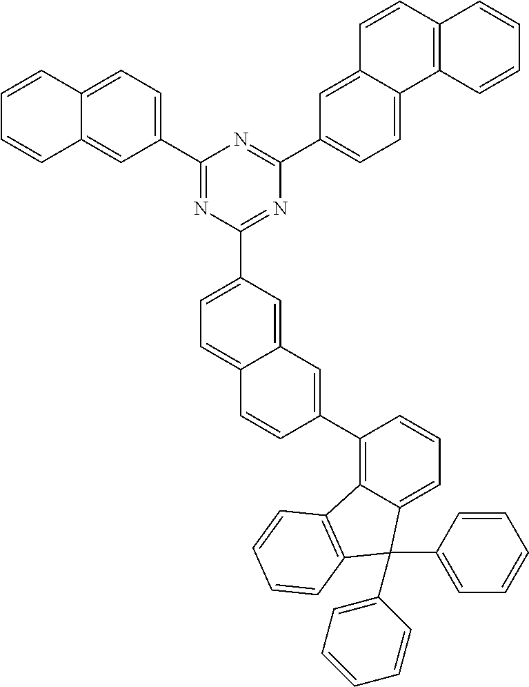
C1=C2C(=CC(C3=NC(C4=CC=C5C(=C4)C=C(C4=C6C(=CC=C4)C(C4=CC=CC=C4)(C4=CC=CC=C4)C4=C6C=CC=C4)C=C5)=NC(C4=CC=C5C(=C4)C=CC4=C5C=CC=C4)=N3)=C1)C=CC=C2
